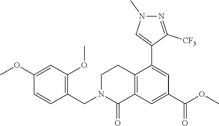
C1(OC)=CC(OC)=C(CN2CCC3=C(C2=O)C=C(C(OC)=O)C=C3C2=CN(C)N=C2[CF3])C=C1
